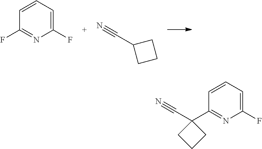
C1=CC=C(F)N=C1F.C(C1CCC1)#N.C1=CC=C(F)N=C1C1(C#N)CCC1
